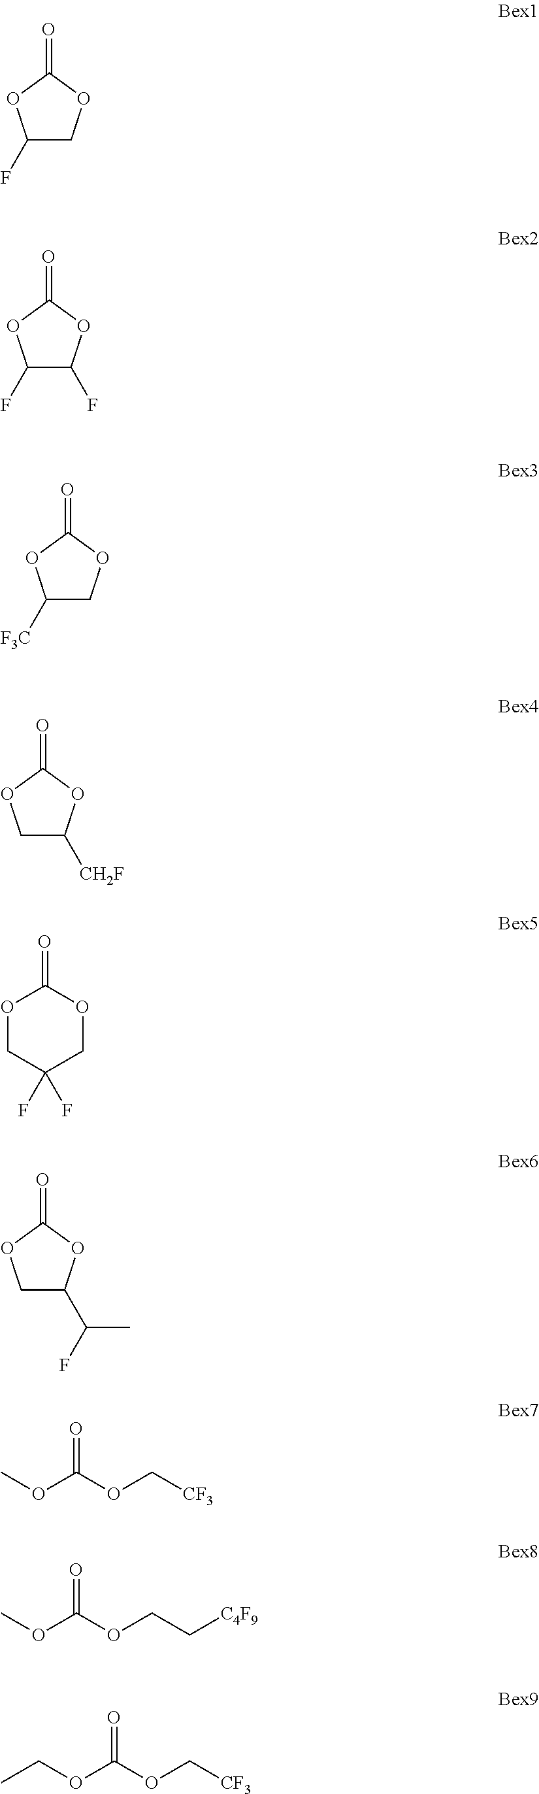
C1(F)COC(=O)O1.C1(F)C(F)OC(=O)O1.C1([F3C])COC(=O)O1.C1C([CH2F])OC(=O)O1.O1CC(F)(F)COC1=O.C1C(C(F)C)OC(=O)O1.O(C(OC[CF3])=O)C.O(C(OCC[C4F9])=O)C.O(C(OC[CF3])=O)CC
